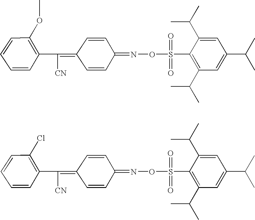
C1(C([CN])=C2C=CC(=NOS(=O)(=O)C3=C(C(C)C)C=C(C(C)C)C=C3C(C)C)C=C2)=C(OC)C=CC=C1.C1(C([CN])=C2C=CC(=NOS(=O)(=O)C3=C(C(C)C)C=C(C(C)C)C=C3C(C)C)C=C2)=C(Cl)C=CC=C1
